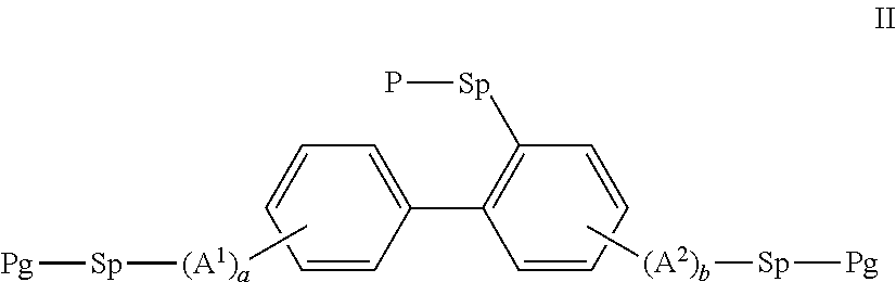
C1=CC=CC([Sp]P)=C1C1=CC=CC=C1.C[(A1)a][Sp][Pg].C[(A2)b][Sp][Pg]
